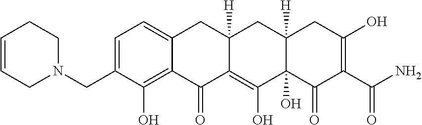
C1=C(CN2CCC=CC2)C(O)=C2C(=C1)CC1([H])C(=C(O)C3(O)C([H])(C1)CC(O)=C(C(N)=O)C3=O)C2=O
